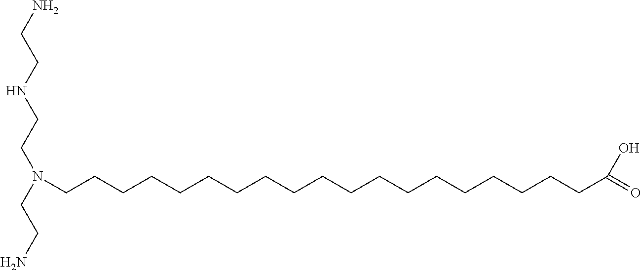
C(CCN(CCNCCN)CCN)CCCCCCCCCCCCCCCCC(=O)O
